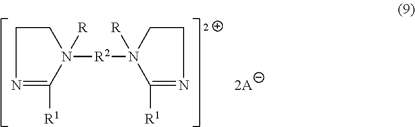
N1=C([R1])N([R2]N2([R])C([R1])=NCC2)([R])CC1
